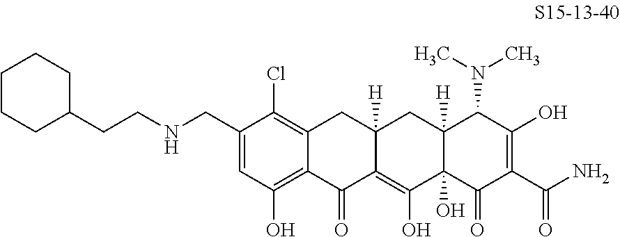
C12=C(Cl)C(CNCCC3CCCCC3)=CC(O)=C1C(=O)C1=C(O)C3(O)C([H])(CC1([H])C2)C(N(C)C)C(O)=C(C(N)=O)C3=O
